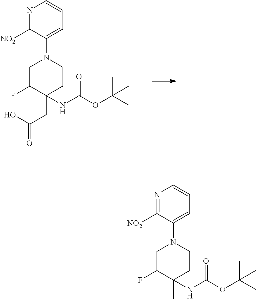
N1=C([NO2])C(N2CC(F)C(CC(O)=O)(NC(OC(C)(C)C)=O)CC2)=CC=C1.N1=C([NO2])C(N2CC(F)C(C)(NC(OC(C)(C)C)=O)CC2)=CC=C1
